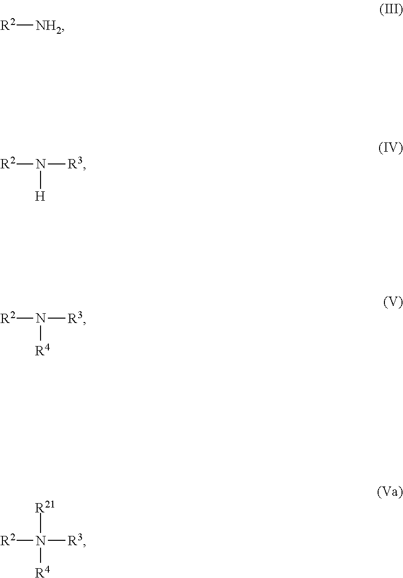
[R2][NH2].[R2]N([R3])[H].[R2]N([R3])[R4].[R2]N([R3])([R4])[R21]
